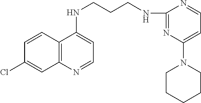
C12=C(N=CC=C1NCCCNC1=NC(N3CCCCC3)=CC=N1)C=C(Cl)C=C2
